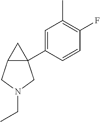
C12(C3=CC(C)=C(F)C=C3)C(CN(CC)C1)C2
